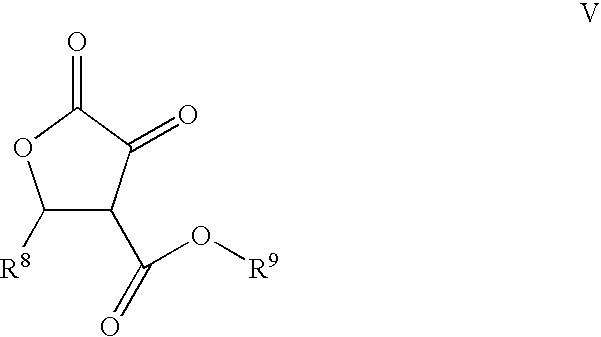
C1([R8])C(C(=O)O[R9])C(=O)C(=O)O1
